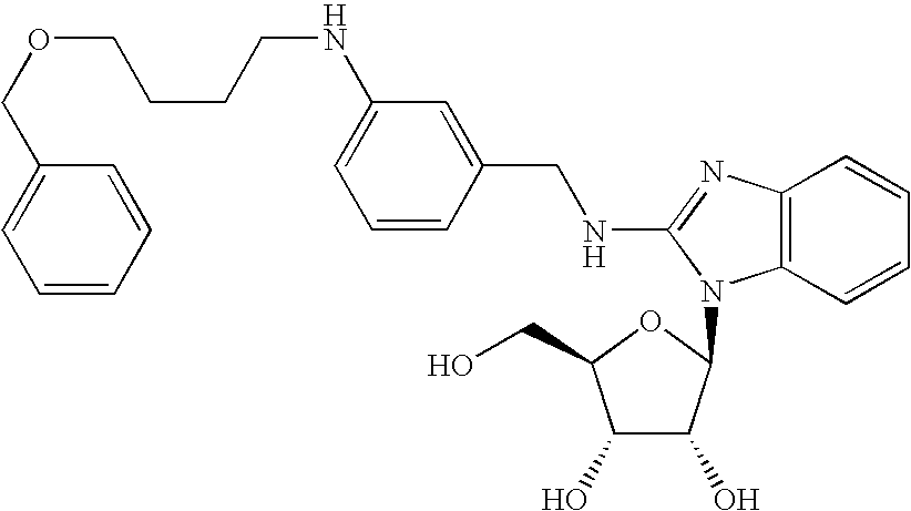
C1=C(NCCCCOCC2=CC=CC=C2)C=C(CNC2=NC3=C(N2C2C(O)C(O)C(CO)O2)C=CC=C3)C=C1
